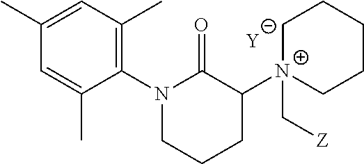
C1=C(C)C(N2C(=O)C([N+]3(C[Z])CCCCC3)CCC2)=C(C)C=C1C.[Y]
